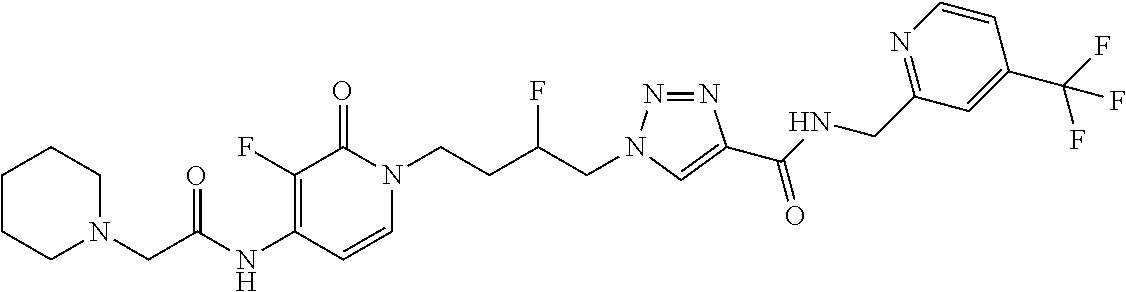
N(C1=C(F)C(=O)N(CCC(CN2N=NC(C(NCC3=NC=CC(C(F)(F)F)=C3)=O)=C2)F)C=C1)C(=O)CN1CCCCC1
